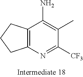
C1([CF3])=NC2=C(C(N)=C1C)CCC2
